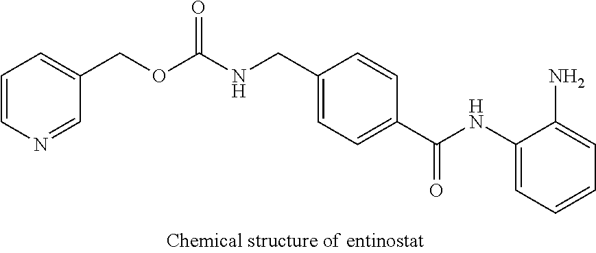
C1=CN=CC(COC(NCC2=CC=C(C(NC3=CC=CC=C3N)=O)C=C2)=O)=C1
